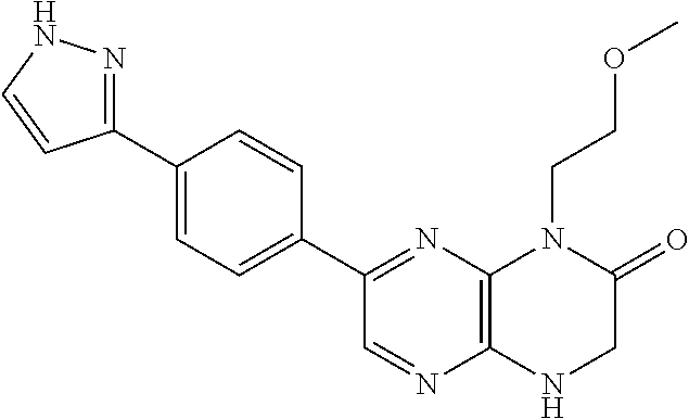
C1(C2=NC3=C(N=C2)NCC(=O)N3CCOC)=CC=C(C2=NNC=C2)C=C1
